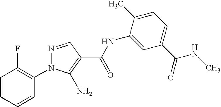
N1=CC(C(NC2=CC(C(=O)NC)=CC=C2C)=O)=C(N)N1C1=C(F)C=CC=C1
